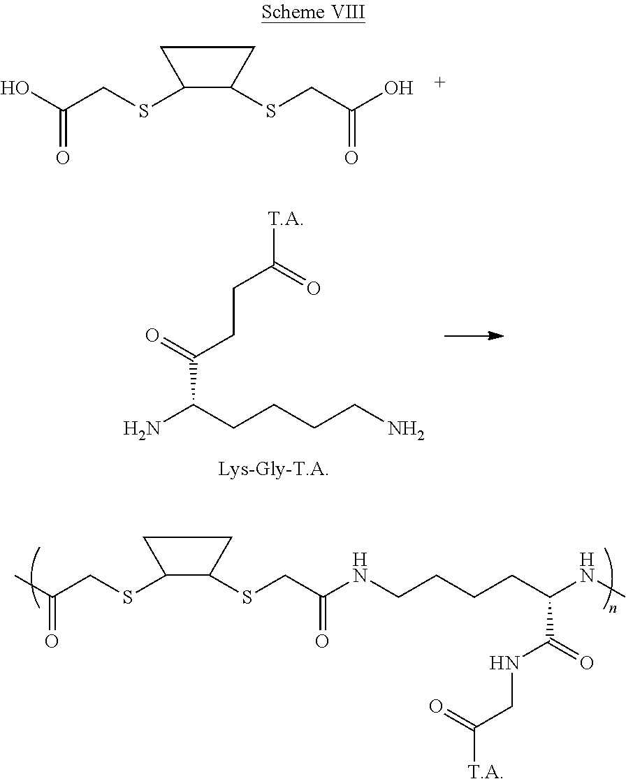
OC(CSC1C(SCC(O)=O)CC1)=O.NC(CCCCN)C(CCC([T.A])=O)=O.C(CCCC(NC)C(=O)NCC([T.A])=O)NC(CSC1C(SCC(C)=O)CC1)=O
